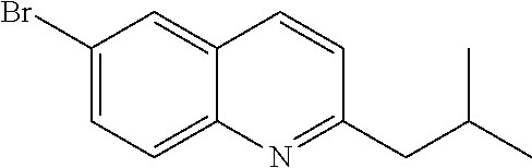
C1(Br)=CC=C2C(=C1)C=CC(CC(C)C)=N2
